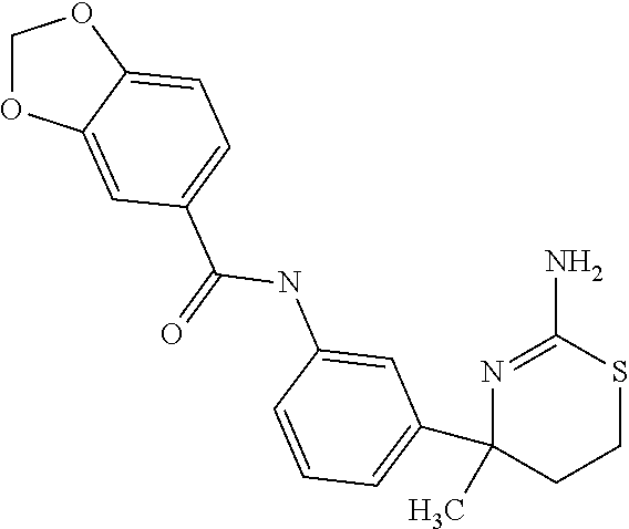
C1OC2=CC(C(=O)NC3=CC(C4(C)N=C(N)SCC4)=CC=C3)=CC=C2O1
